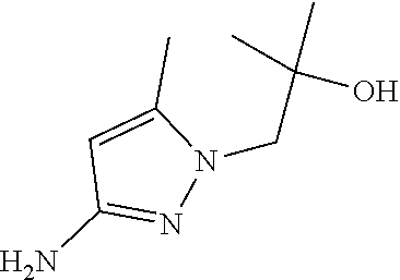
N1(CC(O)(C)C)C(C)=CC(N)=N1
